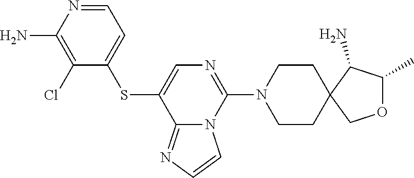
C1=NC(N)=C(Cl)C(SC2=CN=C(N3CCC4(CC3)COC(C)C4N)N3C2=NC=C3)=C1
